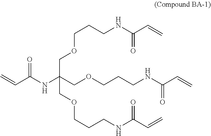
C(C(NC(COCCCNC(C=C)=O)(COCCCNC(C=C)=O)COCCCNC(C=C)=O)=O)=C
